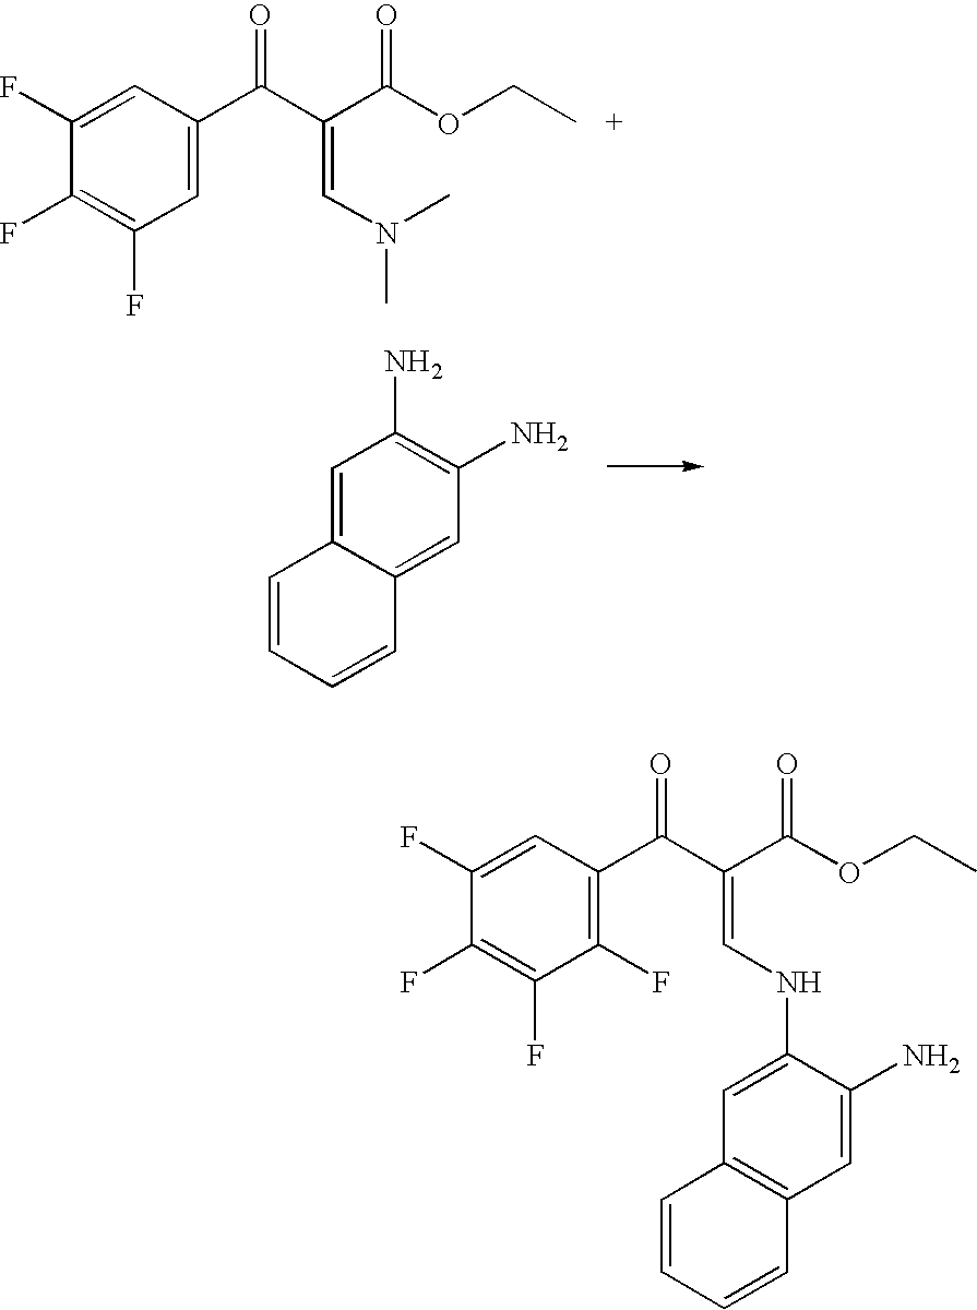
C1(F)=CC(C(=O)C(=CN(C)C)C(OCC)=O)=CC(F)=C1F.C1=C2C(=CC(N)=C1N)C=CC=C2.C1(F)=CC(C(=O)C(=CNC2=CC3=C(C=C2N)C=CC=C3)C(OCC)=O)=C(F)C(F)=C1F
